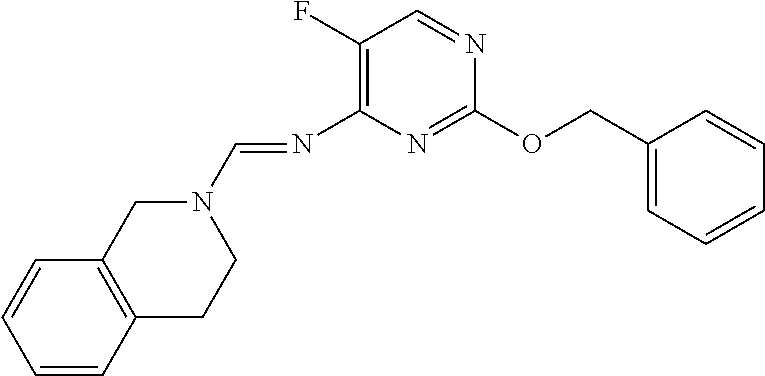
C1(COC2=NC(N=CN3CCC4=C(C3)C=CC=C4)=C(F)C=N2)=CC=CC=C1
